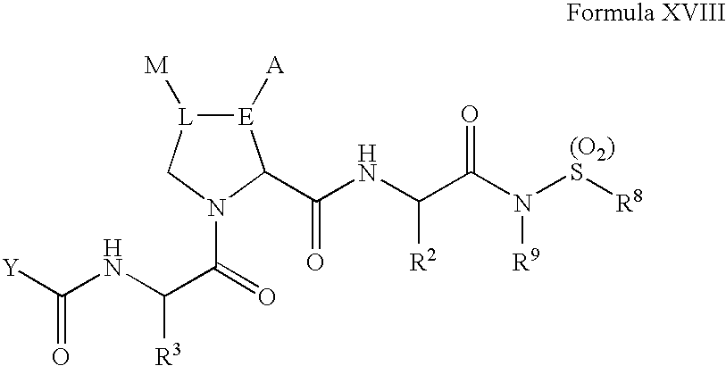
[E]1([A])[L]([M])CN(C(=O)C(NC([Y])=O)[R3])C1C(NC(C(N([(O2)S][R8])[R9])=O)[R2])=O
